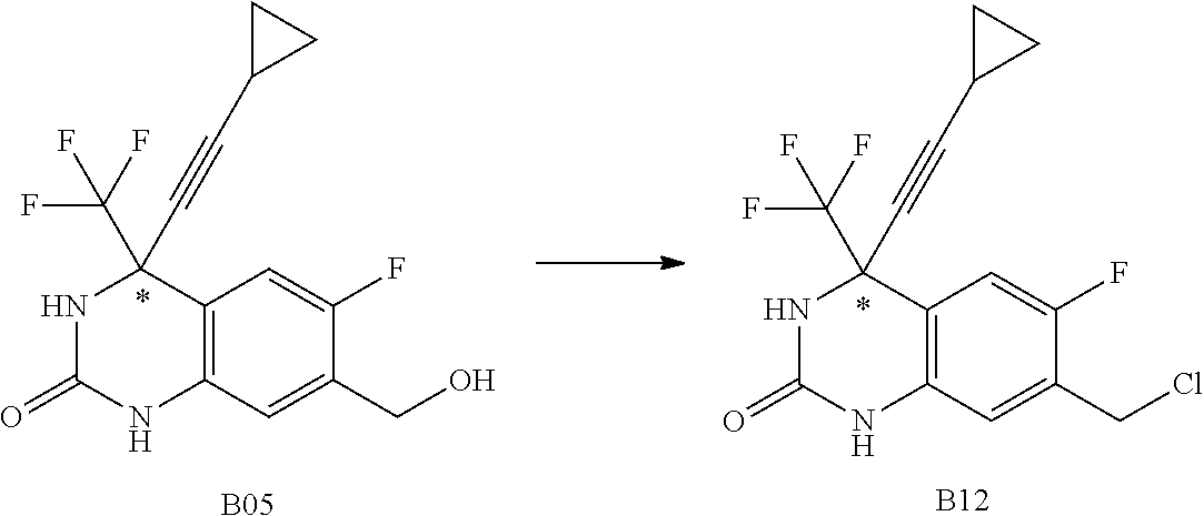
N1C(=O)NC2=C(C1(C#CC1CC1)C(F)(F)F)C=C(F)C(CCl)=C2.[B12].N1C(=O)NC2=C(C1(C#CC1CC1)C(F)(F)F)C=C(F)C(CO)=C2.[B05]
